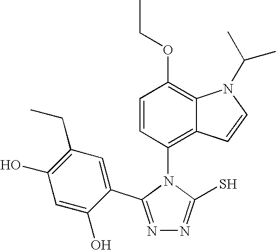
N1=C(C2=CC(CC)=C(O)C=C2O)N(C2=C3C(=C(OCC)C=C2)N(C(C)C)C=C3)C(S)=N1
